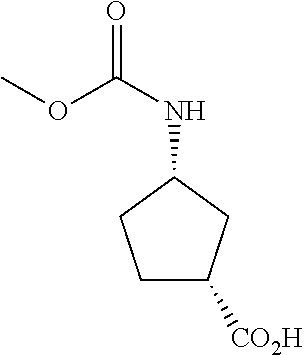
C1C([CO2H])CC(NC(=O)OC)C1
